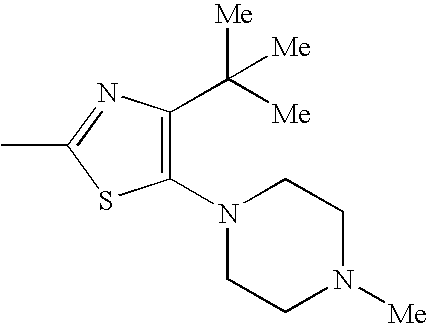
C1(C([Me])([Me])[Me])=C(N2CCN([Me])CC2)SC(C)=N1
